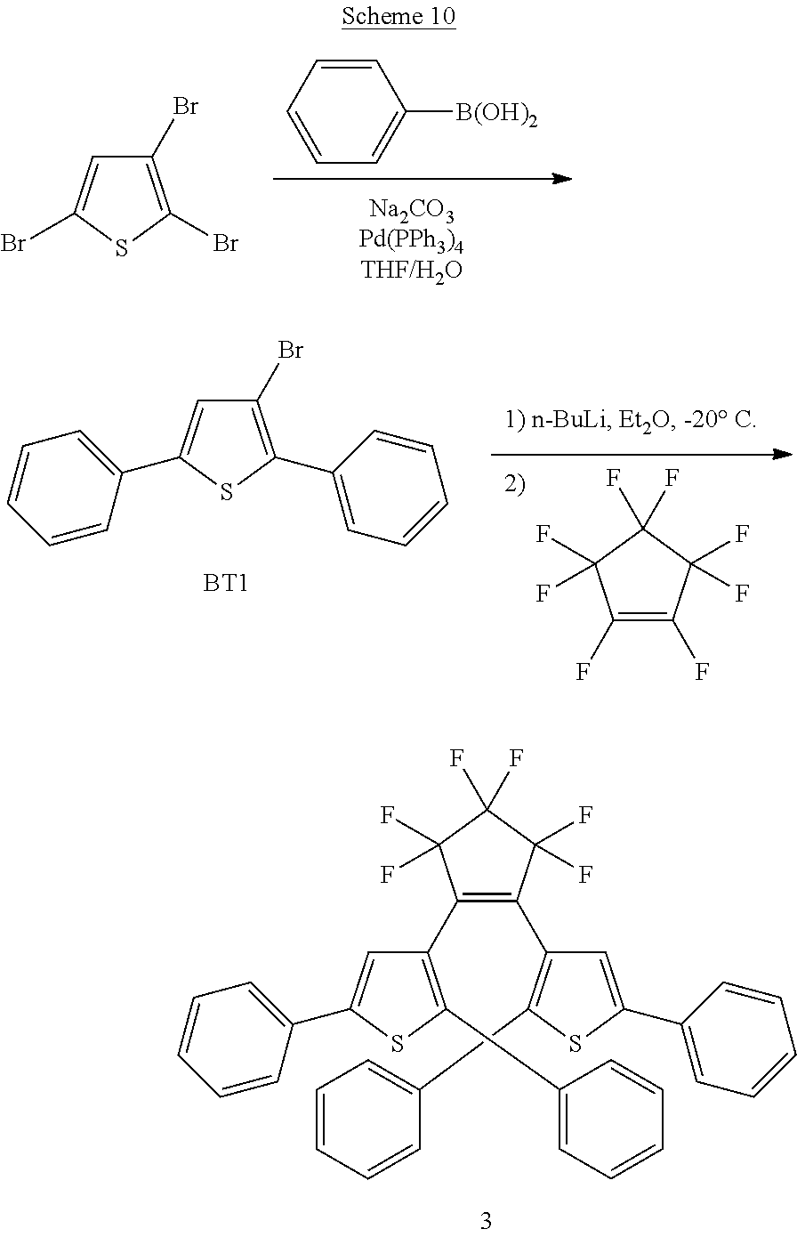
C1=CC=CC=C1[B(OH)2].C1(Br)=C(Br)SC(Br)=C1.FC1=C(F)C(F)(F)C(F)(F)C1(F)F.C1(Br)=C(C2=CC=CC=C2)SC(C2=CC=CC=C2)=C1.[BT1].C1(C2=C(C3=C(C4=CC=CC=C4)SC(C4=CC=CC=C4)=C3)C(F)(F)C(F)(F)C2(F)F)=C(C2=CC=CC=C2)SC(C2=CC=CC=C2)=C1
